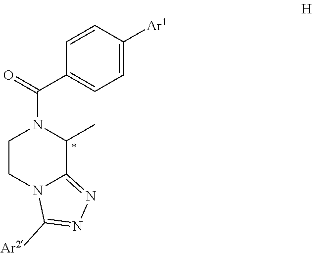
C1(C(=O)N2CCN3C(=NN=C3[Ar2])C2C)=CC=C([Ar1])C=C1
